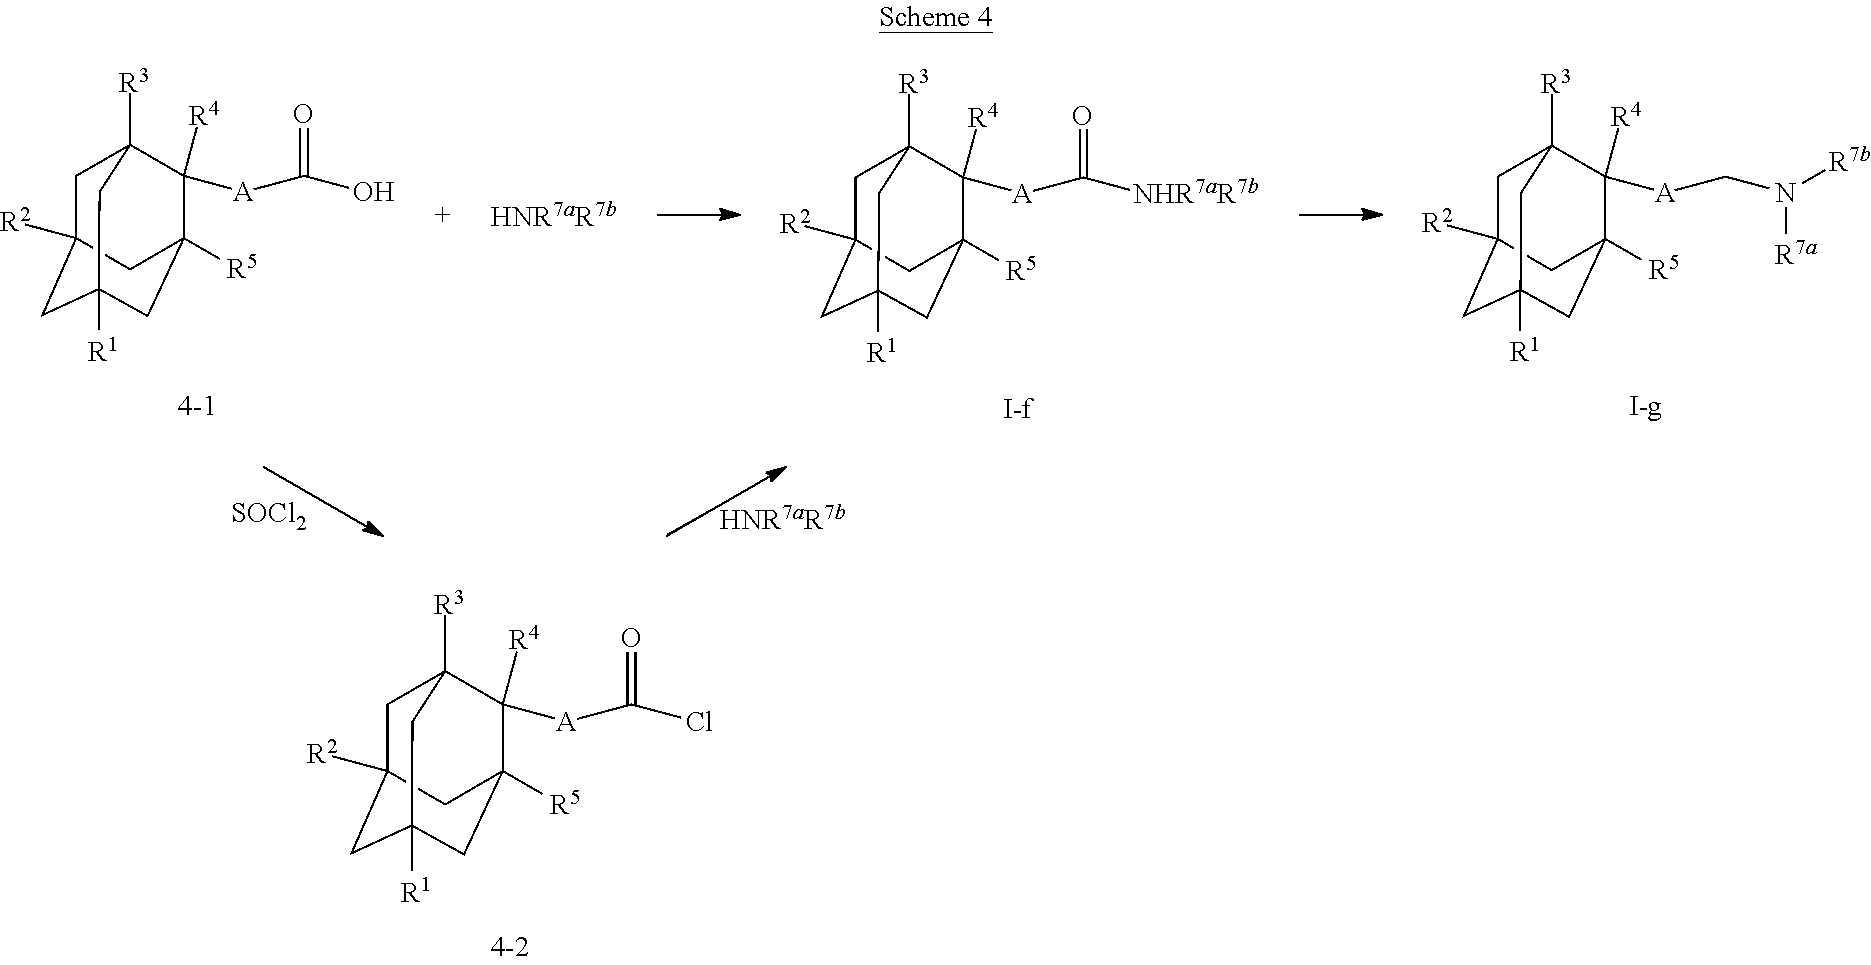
C1C2([R2])CC3([R1])CC([R5])(C([A]C(Cl)=O)([R4])C1([R3])C3)C2.C1C2([R2])CC3([R1])CC([R5])(C([A]C(O)=O)([R4])C1([R3])C3)C2.C1C2([R2])CC3([R1])CC([R5])(C([A]C([NHR7aR7b])=O)([R4])C1([R3])C3)C2.C1C2([R2])CC3([R1])CC([R5])(C([A]CN([R7b])[R7a])([R4])C1([R3])C3)C2.[SOCl2].[HNR7aR7b]
